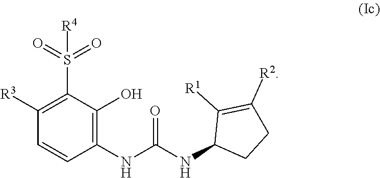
C1([R3])=C(S(=O)(=O)[R4])C(O)=C(NC(=O)NC2CCC([R2])=C2[R1])C=C1
